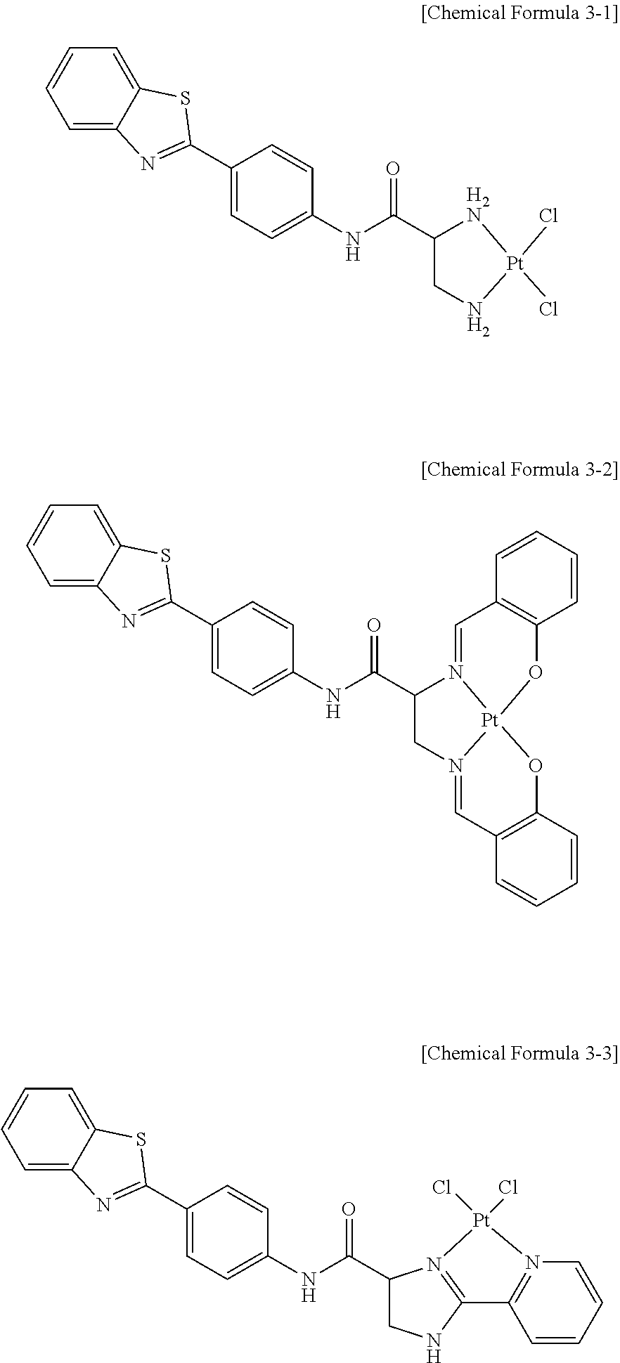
C1=C2C(=CC=C1)SC(C1=CC=C(NC(C3CNC4=N3[Pt](Cl)(Cl)N3=C4C=CC=C3)=O)C=C1)=N2.C1=C2C(=CC=C1)SC(C1=CC=C(NC(C3CN4=CC5=C(O[Pt]46N3=CC3=C(O6)C=CC=C3)C=CC=C5)=O)C=C1)=N2.C1=C2C(=CC=C1)SC(C1=CC=C(NC(C3CN[Pt](Cl)(Cl)[H2N]3)=O)C=C1)=N2
